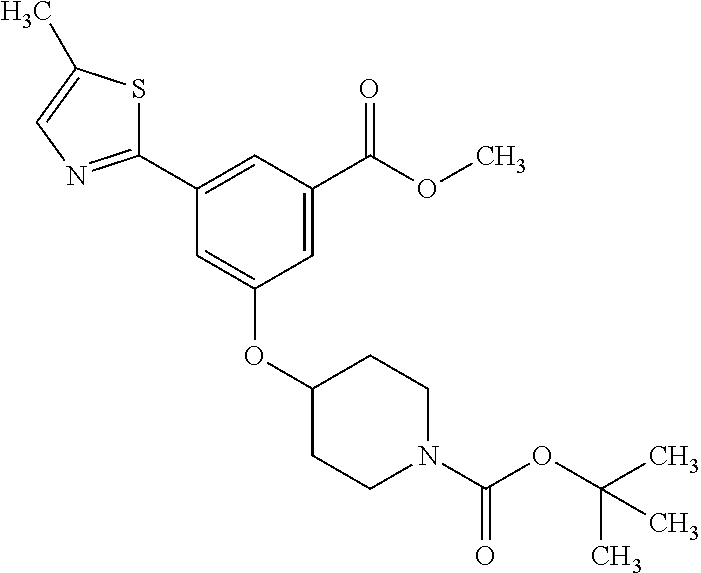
C1=C(C(OC)=O)C=C(C2=NC=C(C)S2)C=C1OC1CCN(C(OC(C)(C)C)=O)CC1
